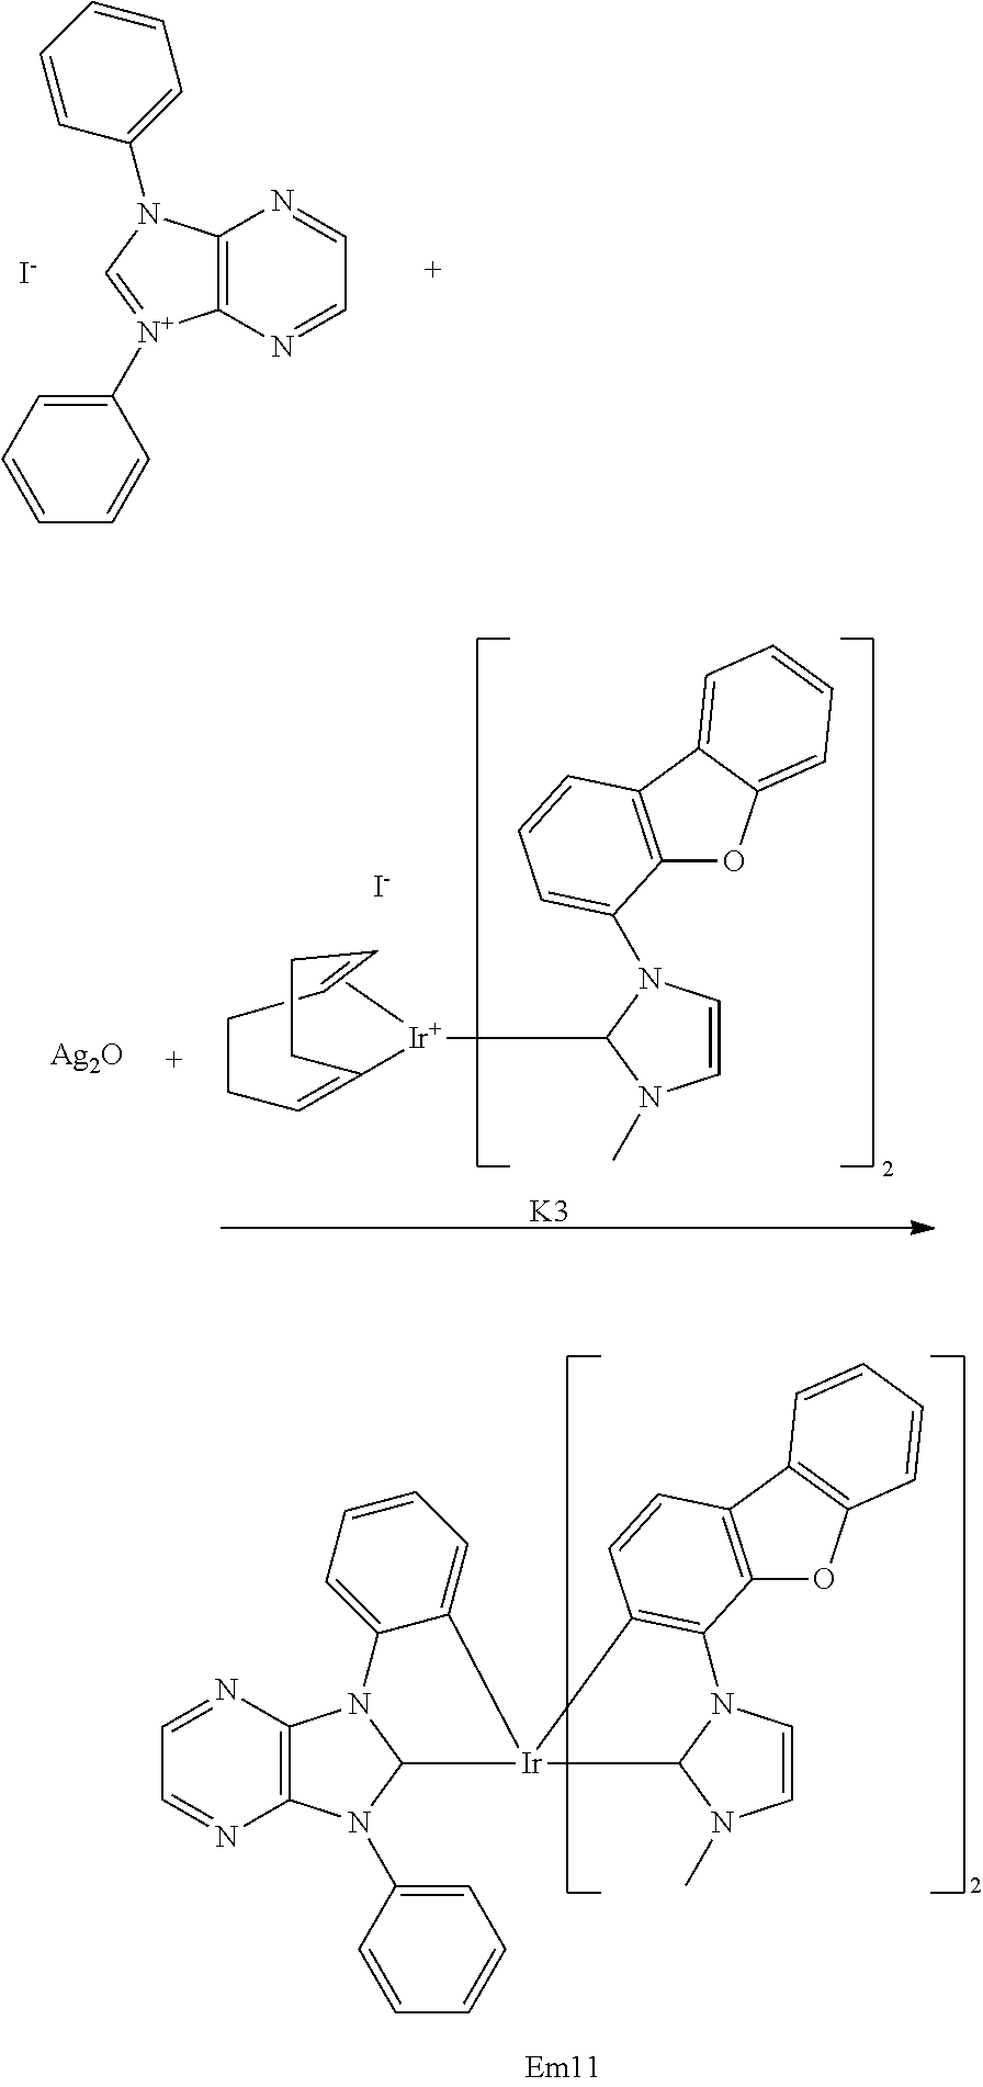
C12=C(N=CC=N1)[N+](C1=CC=CC=C1)=CN2C1=CC=CC=C1.[I-].[Ir](C)(C1=CCCC=CCC1)C1N(C)C=CN1C1=CC=CC2=C1OC1=CC=CC=C12.[I-].[K3].[Ag2O].C1=NC2=C(N=C1)N(C1=CC=CC=C1)C1N2C2=CC=CC=C2[Ir]12C1N(C)C=CN1C1=C2C=CC2=C1OC1=C2C=CC=C1
